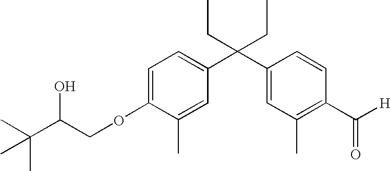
CC(C(COC1=CC=C(C(C2=CC(C)=C(C([H])=O)C=C2)(CC)CC)C=C1C)O)(C)C
